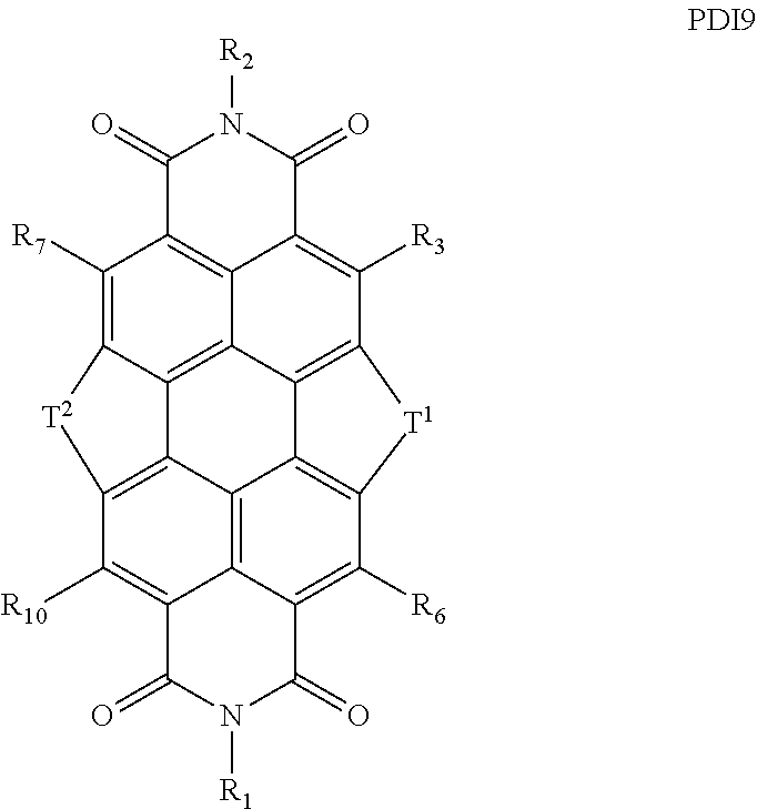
C1(=O)C2=C3C(=C([R3])C4=C5C3=C3C(=C2[R7])[T2]C2=C3C3=C6C(=C2[R10])C(=O)N([R1])C(=O)C6=C([R6])C(=C53)[T1]4)C(=O)N1[R2]
